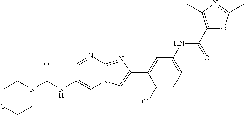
C1=NC2=NC(C3=CC(NC(C4=C(C)N=C(C)O4)=O)=CC=C3Cl)=CN2C=C1NC(N1CCOCC1)=O
